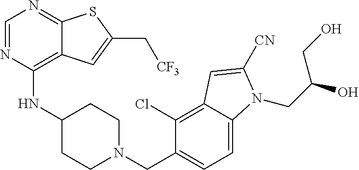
C1=NC(NC2CCN(CC3=CC=C4C(=C3Cl)C=C([CN])N4CC(CO)O)CC2)=C2C(=N1)SC(C[CF3])=C2
